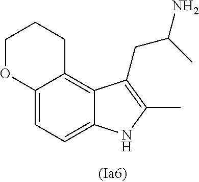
C12=CC=C3C(=C1CCCO2)C(CC(C)N)=C(C)N3
